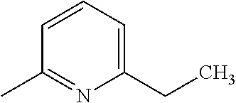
C1(CC)=CC=CC(C)=N1
